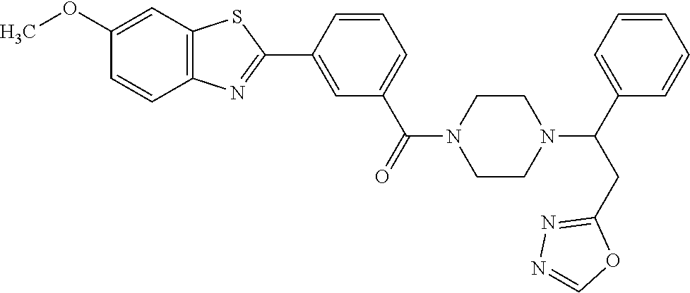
C12=C(C=C(OC)C=C1)SC(C1=CC(C(=O)N3CCN(C(C4=CC=CC=C4)CC4=NN=CO4)CC3)=CC=C1)=N2
